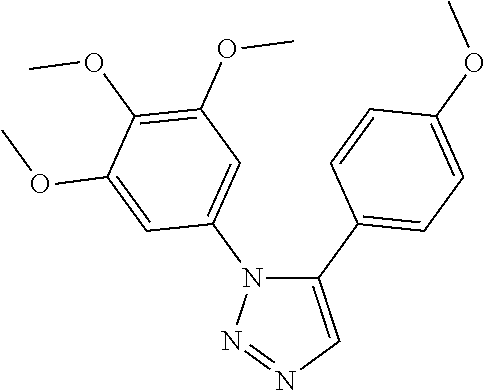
C1(C2=CC=C(OC)C=C2)=CN=NN1C1=CC(OC)=C(OC)C(OC)=C1
